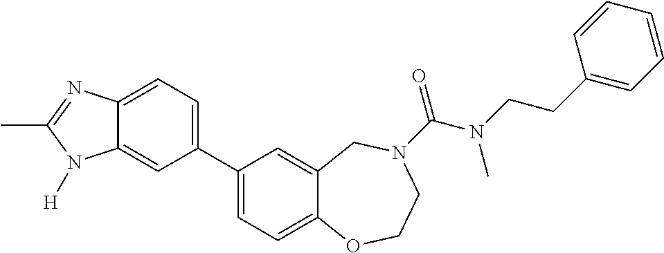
C1(C2=CC=C3C(=C2)N([H])C(C)=N3)=CC=C2C(=C1)CN(C(N(C)CCC1=CC=CC=C1)=O)CCO2
